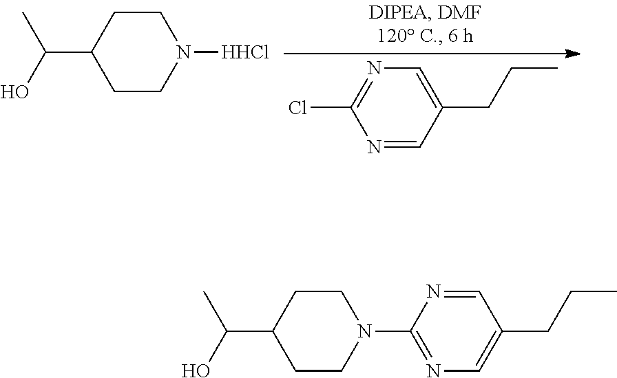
C1CC(C(C)O)CCN1[HHCl].N1=C(Cl)N=CC(CCC)=C1.C1CC(C(C)O)CCN1C1=NC=C(CCC)C=N1
